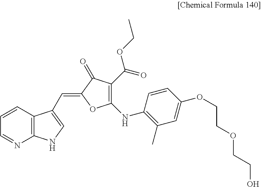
C1=CC=NC2=C1C(C=C1C(=O)C(C(=O)OCC)=C(NC3=C(C)C=C(OCCOCCO)C=C3)O1)=CN2
